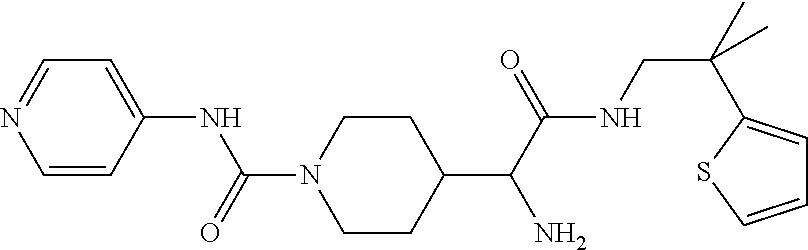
C1(C(C(NCC(C)(C)C2=CC=CS2)=O)N)CCN(C(=O)NC2=CC=NC=C2)CC1
